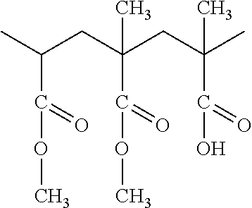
CC(CC(CC(C)(C(O)=O)C)(C(OC)=O)C)C(OC)=O
